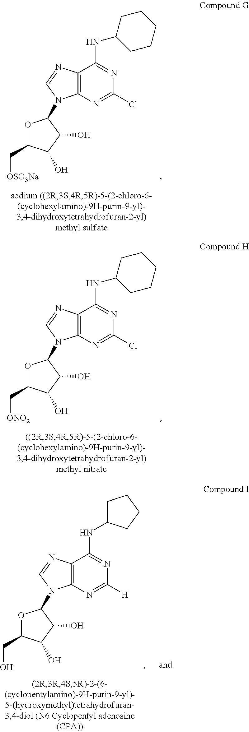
C1(NC2=NC(Cl)=NC3=C2N=CN3C2OC(C[OSO3Na])C(O)C2O)CCCCC1.C1(NC2=NC(Cl)=NC3=C2N=CN3C2OC(C[ONO2])C(O)C2O)CCCCC1.C1(NC2=NC([H])=NC3=C2N=CN3C2OC(CO)C(O)C2O)CCCC1
